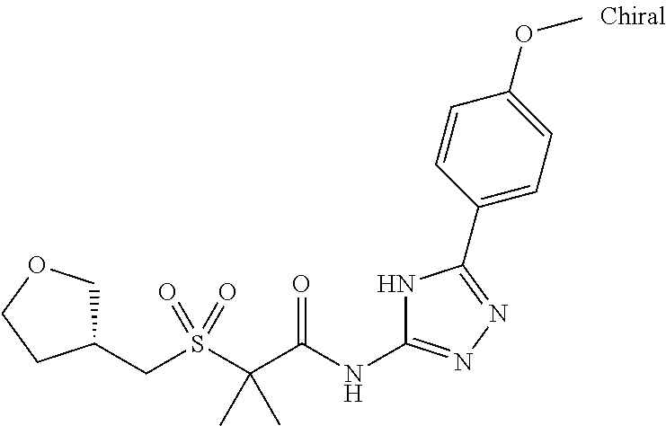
C(C(=O)NC1=NN=C(C2=CC=C(OC)C=C2)N1)(C)(C)S(CC1COCC1)(=O)=O
